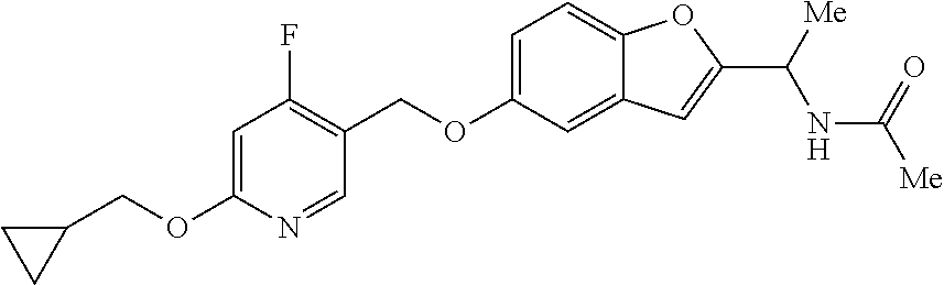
C1(COC2=CC=C3C(=C2)C=C(C([Me])NC([Me])=O)O3)=C(F)C=C(OCC2CC2)N=C1
